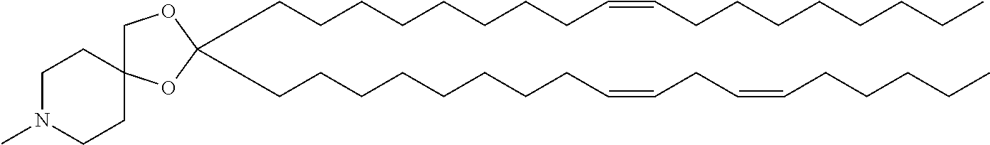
C(CCCCCCCC=CCCCCCCCC)C1(CCCCCCCCC=CCC=CCCCCC)OCC2(O1)CCN(C)CC2
